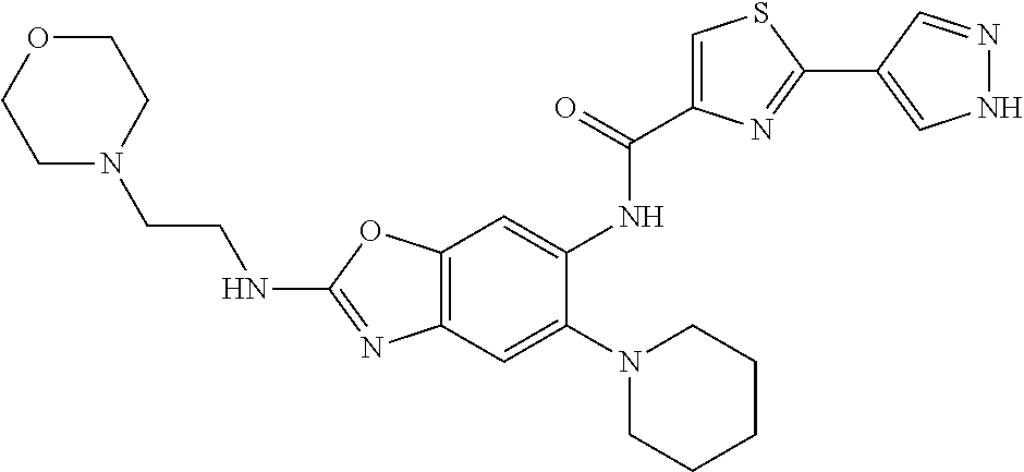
C12=C(OC(NCCN3CCOCC3)=N1)C=C(NC(=O)C1=CSC(C3=CNN=C3)=N1)C(N1CCCCC1)=C2
